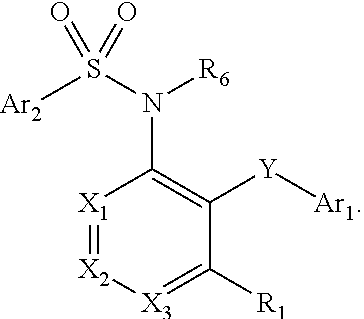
[X1]1=[X2][X3]=C([R1])C([Y][Ar1])=C1N([R6])S([Ar2])(=O)=O
